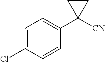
C1=C(Cl)C=CC(C2([CN])CC2)=C1
